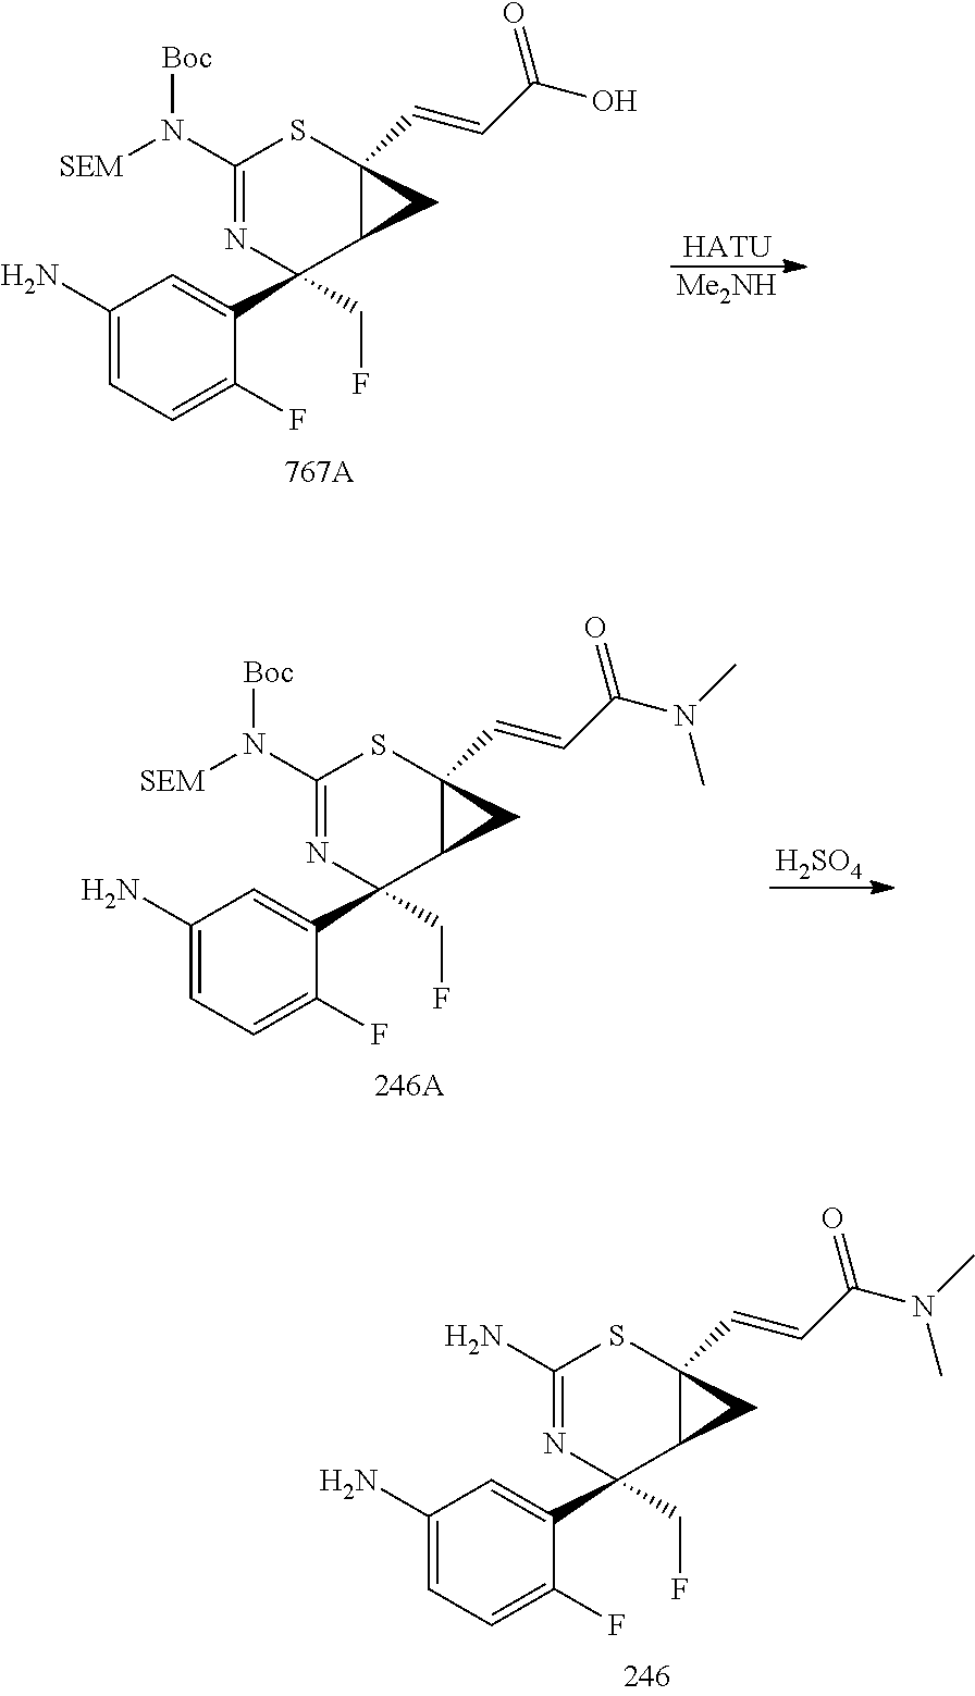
[HATU].[Me2NH].C1(N)=CC=C(F)C(C2(CF)N=C(N([SEM])[Boc])SC3(C=CC(O)=O)C2C3)=C1.[H2SO4].C1(N)=CC=C(F)C(C2(CF)N=C(N([SEM])[Boc])SC3(C=CC(N(C)C)=O)C2C3)=C1.C1(N)=CC=C(F)C(C2(CF)N=C(N)SC3(C=CC(N(C)C)=O)C2C3)=C1
